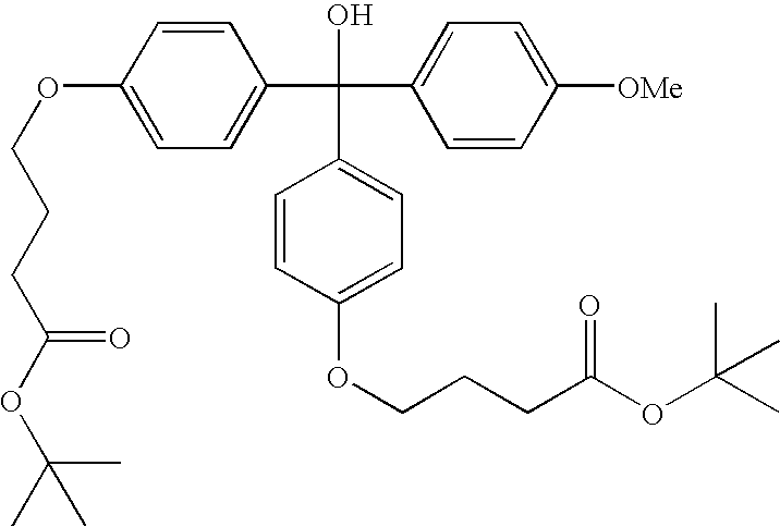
C1=CC(OCCCC(OC(C)(C)C)=O)=CC=C1C(C1=CC=C([OMe])C=C1)(O)C1=CC=C(OCCCC(OC(C)(C)C)=O)C=C1
